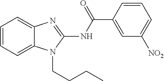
C1=CC=C2C(=C1)N=C(NC(C1=CC([NO2])=CC=C1)=O)N2CCCC
